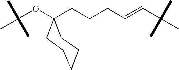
C(OC1(CCCC=CC(C)(C)C)CCCCC1)(C)(C)C
